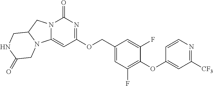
C1(OC2=CC([CF3])=NC=C2)=C(F)C=C(COC2=NC(=O)N3C(=C2)N2C(C3)CNC(=O)C2)C=C1F
